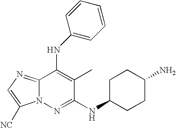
C12=NC=C([NC])N1N=C(NC1CCC(N)CC1)C(C)=C2NC1=CC=CC=C1
